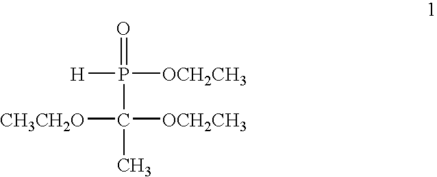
[H]P(=O)(C(C)([CH3CH2O])[OCH2CH3])[OCH2CH3]
